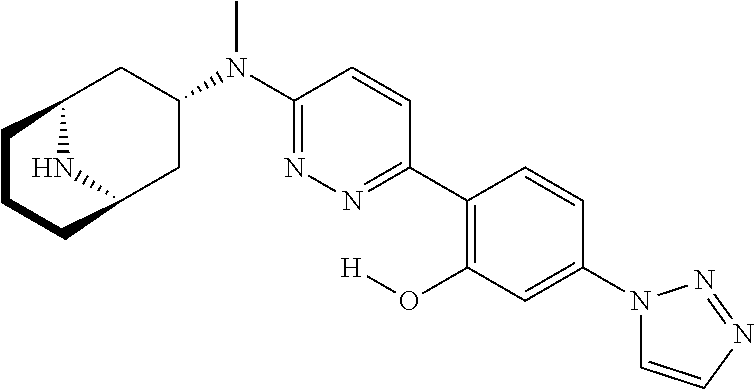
C12NC(CC(N(C3=NN=C(C4=C(O[H])C=C(N5C=CN=N5)C=C4)C=C3)C)C1)CCC2
